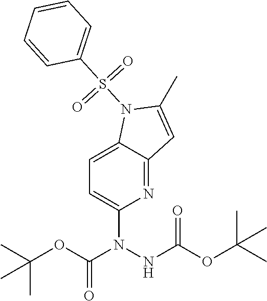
C1=C2C(=NC(N(NC(OC(C)(C)C)=O)C(=O)OC(C)(C)C)=C1)C=C(C)N2S(C1=CC=CC=C1)(=O)=O
